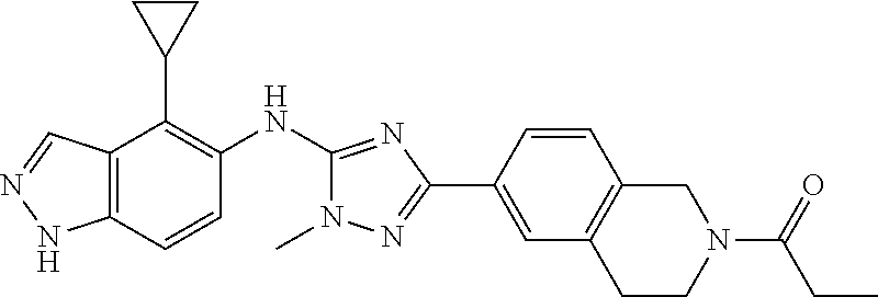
C12=C(C=CC(NC3=NC(C4=CC5=C(C=C4)CN(C(CC)=O)CC5)=NN3C)=C1C1CC1)NN=C2
